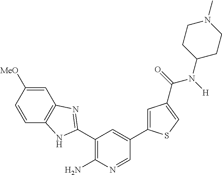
C1(C2=NC3=C(C=CC([MeO])=C3)N2)=C(N)N=CC(C2=CC(C(N(C3CCN(C)CC3)[H])=O)=CS2)=C1
